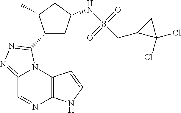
C12=C(N3C(=NN=C3C3CC(NS(CC4C(Cl)(Cl)C4)(=O)=O)CC3C)C=N1)C=CN2
